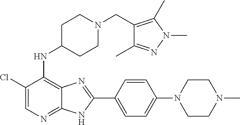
C1(Cl)=CN=C2C(=C1NC1CCN(CC3=C(C)N(C)N=C3C)CC1)N=C(C1=CC=C(N3CCN(C)CC3)C=C1)N2
